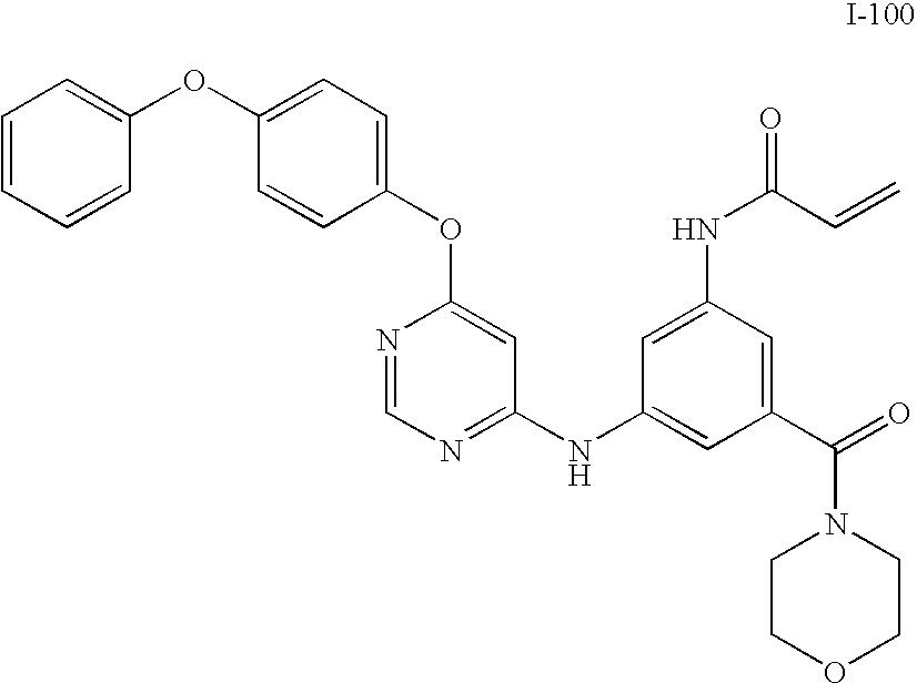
C1=CC=CC(OC2=CC=C(OC3=CC(NC4=CC(C(N5CCOCC5)=O)=CC(NC(C=C)=O)=C4)=NC=N3)C=C2)=C1
